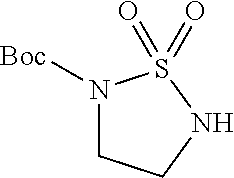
N1([Boc])CCNS1(=O)=O
